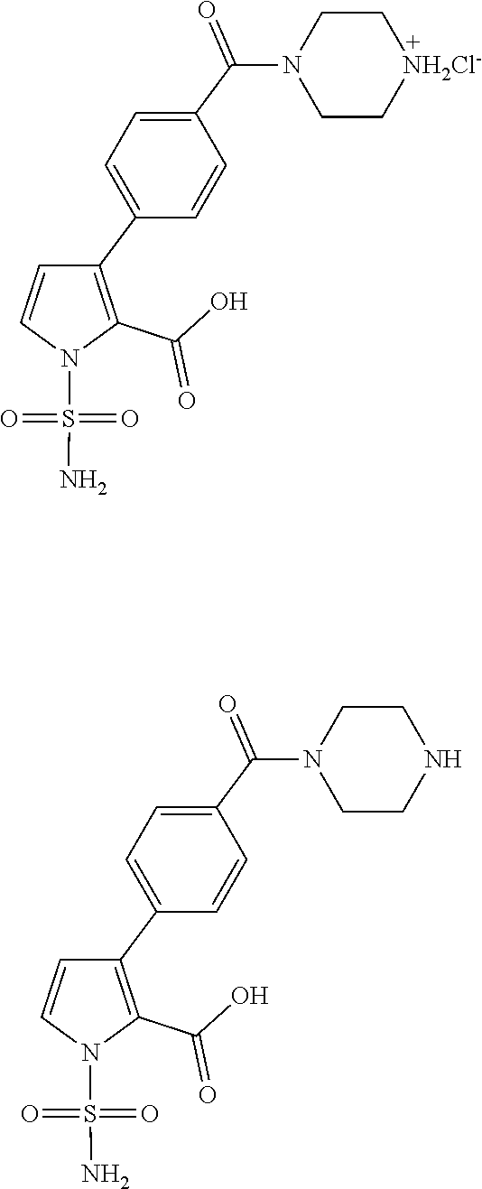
C1CN(C(C2=CC=C(C3=C(C(O)=O)N(S(=O)(=O)N)C=C3)C=C2)=O)CCN1.C1CN(C(C2=CC=C(C3=C(C(O)=O)N(S(=O)(=O)N)C=C3)C=C2)=O)CC[NH2Cl-]1
